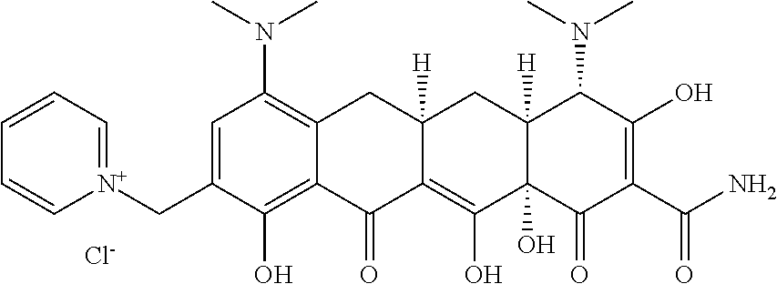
C1=C(C[N+]2=CC=CC=C2)C(O)=C2C(=C1N(C)C)CC1([H])C(=C(O)C3(O)C([H])(C1)C(N(C)C)C(O)=C(C(N)=O)C3=O)C2=O.[Cl-]
